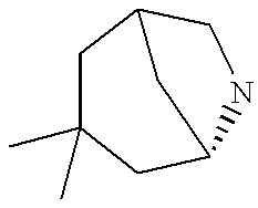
C1C(C)(C)CC2NCC1C2
